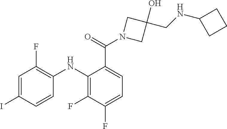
C1=C(C(N2CC(O)(CNC3CCC3)C2)=O)C(NC2=C(F)C=C(I)C=C2)=C(F)C(F)=C1
